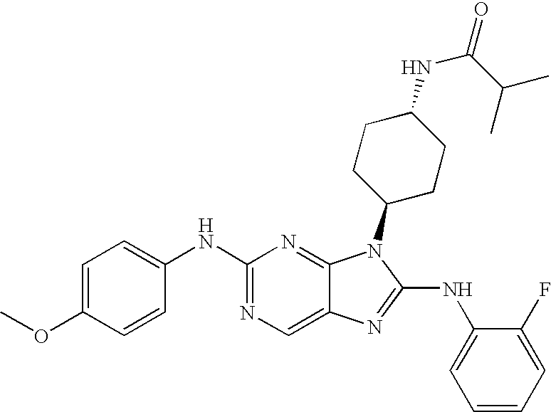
C1(NC2=CC=C(OC)C=C2)=NC=C2C(=N1)N(C1CCC(NC(=O)C(C)C)CC1)C(NC1=CC=CC=C1F)=N2
